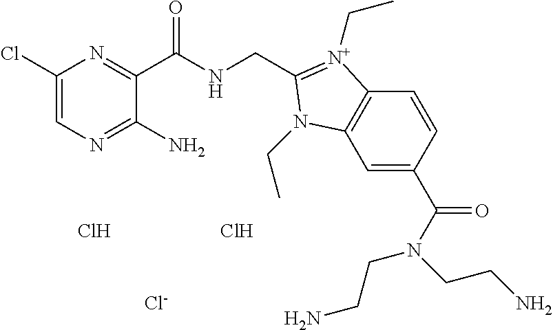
C1(Cl)=CN=C(N)C(C(NCC2=[N+](CC)C3=C(C=C(C(N(CCN)CCN)=O)C=C3)N2CC)=O)=N1.Cl.[Cl-].Cl
